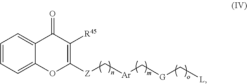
C12=CC=CC=C1C(=O)C([R45])=C([Z]C[Ar]C[G]C[L])O2
